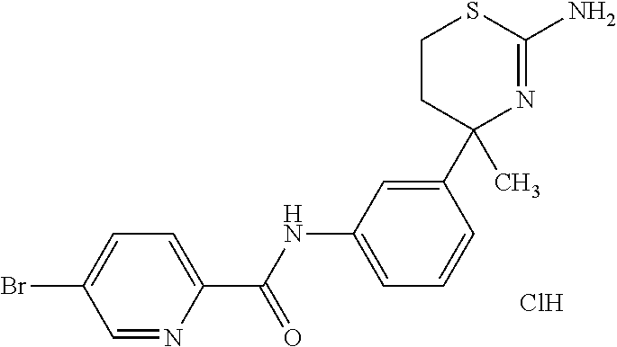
C1=NC(C(NC2=CC=CC(C3(C)N=C(N)SCC3)=C2)=O)=CC=C1Br.Cl
